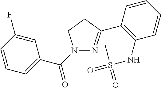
N1(C(C2=CC=CC(F)=C2)=O)N=C(C2=C(NS(C)(=O)=O)C=CC=C2)CC1
